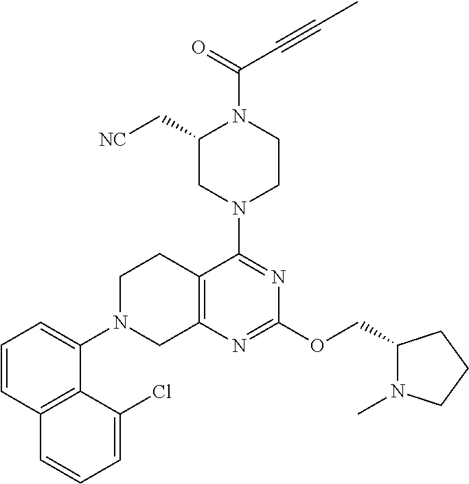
C1=CC2=C(C(N3CC4=C(CC3)C(N3CCN(C(=O)C#CC)C(C[NC])C3)=NC(OCC3N(C)CCC3)=N4)=C1)C(Cl)=CC=C2
